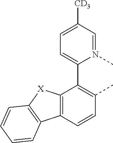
C12=C(C=CC(C)=C1C1=CC=C([CD3])C=N1C)C1=C([X]2)C=CC=C1
